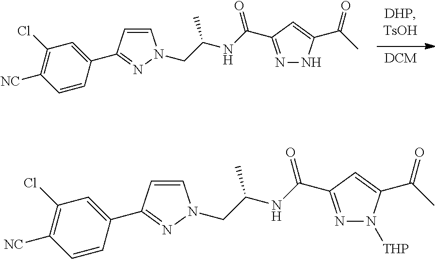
[DCM].N1=C(C(NC(CN2C=CC(C3=CC(Cl)=C([NC])C=C3)=N2)C)=O)C=C(C(C)=O)N1.N1=C(C(NC(CN2C=CC(C3=CC(Cl)=C([NC])C=C3)=N2)C)=O)C=C(C(C)=O)N1[THP]
